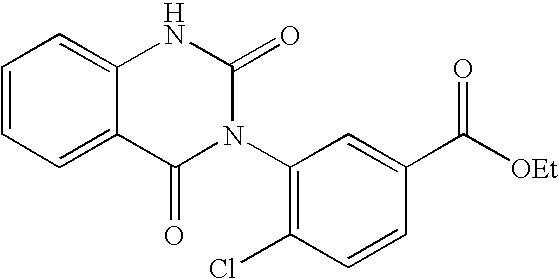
C1=CC=C2C(=C1)NC(=O)N(C1=C(Cl)C=CC(C([OEt])=O)=C1)C2=O
